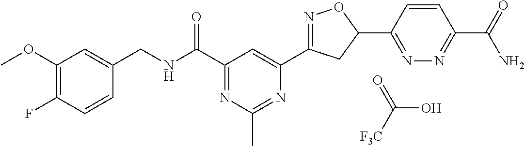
C1=CC(F)=C(OC)C=C1CNC(C1=NC(C)=NC(C2=NOC(C3=NN=C(C(=O)N)C=C3)C2)=C1)=O.C(O)([F3C])=O
